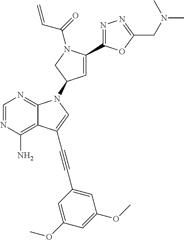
C1=NC(N)=C2C(=N1)N(C1C=C(C3=NN=C(CN(C)C)O3)N(C(=O)C=C)C1)C=C2C#CC1=CC(OC)=CC(OC)=C1
